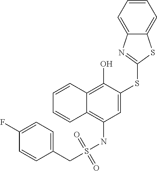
C1=CC2=C(O)C(SC3=NC4=CC=CC=C4S3)=CC(NS(=O)(=O)CC3=CC=C(F)C=C3)=C2C=C1
